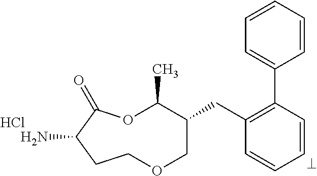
NC1C(=O)OC(C)C(CC2=C(C3=CC=CC=C3)C=CC=C2)COCC1.Cl
